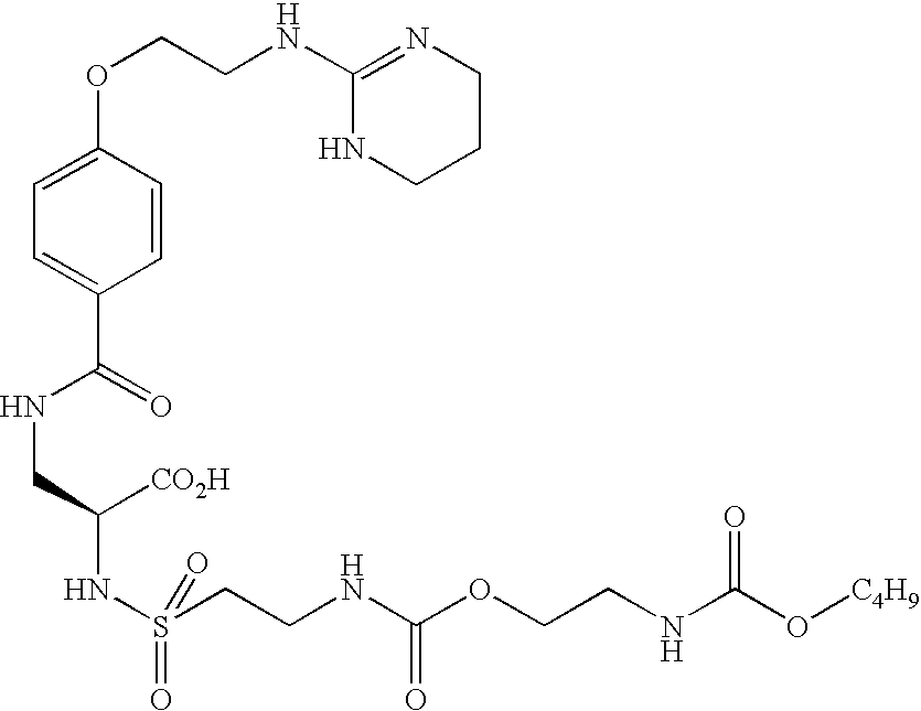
C1=C(OCCNC2=NCCCN2)C=CC(C(=O)NCC(NS(CCNC(OCCNC(O[C4H9])=O)=O)(=O)=O)[CO2H])=C1
